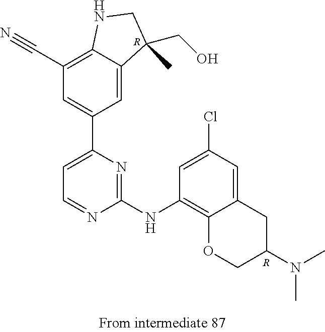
C12=C(C#N)C=C(C3=CC=NC(NC4=C5C(=CC(Cl)=C4)CC(N(C)C)CO5)=N3)C=C1C(CO)(C)CN2.[R].[R]
